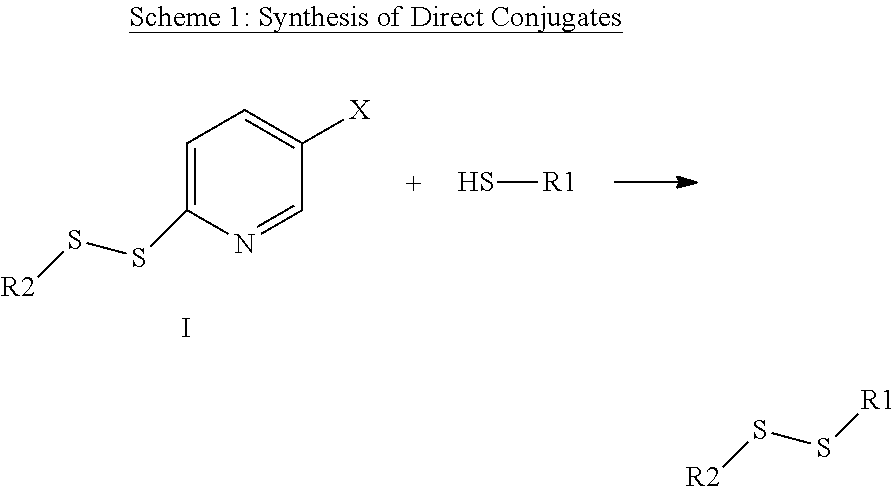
C1=C(SS[R2])N=CC([X])=C1.I.S[R1].[R1]SS[R2]
